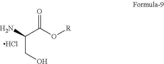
NC(C(O[R])=O)CO.Cl
